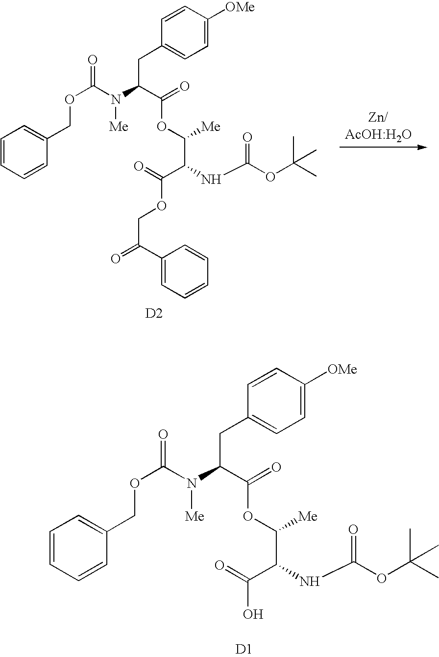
[D2].C1(C(=O)COC(=O)C(C([Me])OC(C(N(C(OCC2=CC=CC=C2)=O)[Me])CC2=CC=C([OMe])C=C2)=O)NC(OC(C)(C)C)=O)=CC=CC=C1.[D1].OC(=O)C(C([Me])OC(C(N(C(OCC1=CC=CC=C1)=O)[Me])CC1=CC=C([OMe])C=C1)=O)NC(OC(C)(C)C)=O
